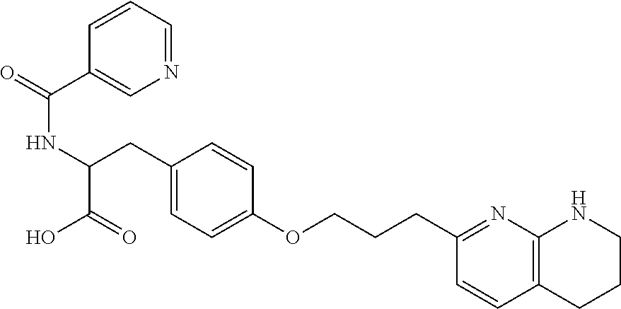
C(NC(C(=O)O)CC1=CC=C(OCCCC2=NC3=C(C=C2)CCCN3)C=C1)(=O)C1=CN=CC=C1
